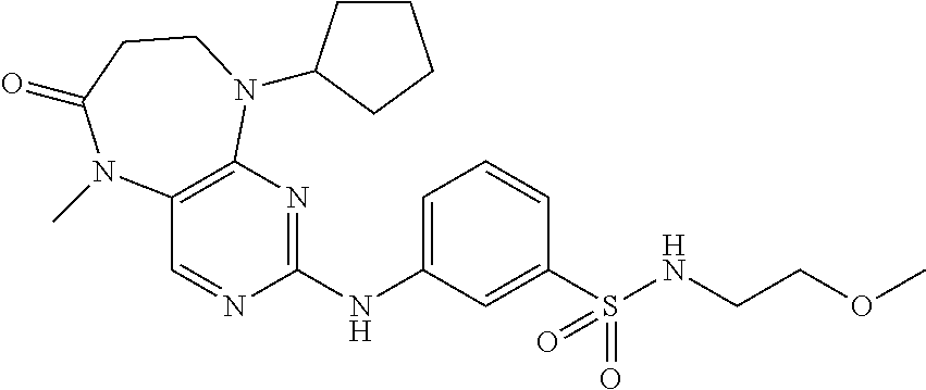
C12=C(N=C(NC3=CC=CC(S(NCCOC)(=O)=O)=C3)N=C1)N(C1CCCC1)CCC(=O)N2C
